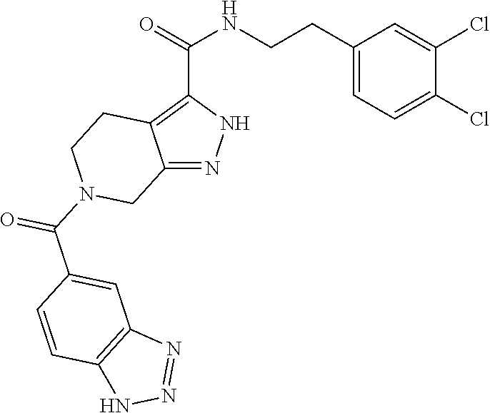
C12=NNC(C(=O)NCCC3=CC=C(Cl)C(Cl)=C3)=C1CCN(C(C1=CC3=C(C=C1)NN=N3)=O)C2
